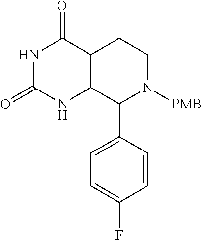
C1=CC(C2C3=C(CCN2[PMB])C(=O)NC(=O)N3)=CC=C1F
